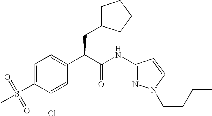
C1=C(S(=O)(C)=O)C(Cl)=CC(C(C(NC2=NN(CCCC)C=C2)=O)CC2CCCC2)=C1
